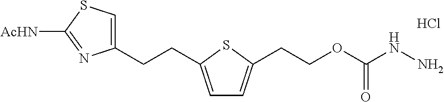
Cl.C1(CCC2=CC=C(CCOC(NN)=O)S2)=CSC([AcHN])=N1
